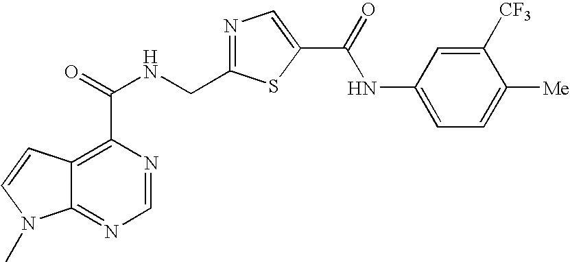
C12=NC=NC(C(NCC3=NC=C(C(=O)NC4=CC=C([Me])C([CF3])=C4)S3)=O)=C1C=CN2C
